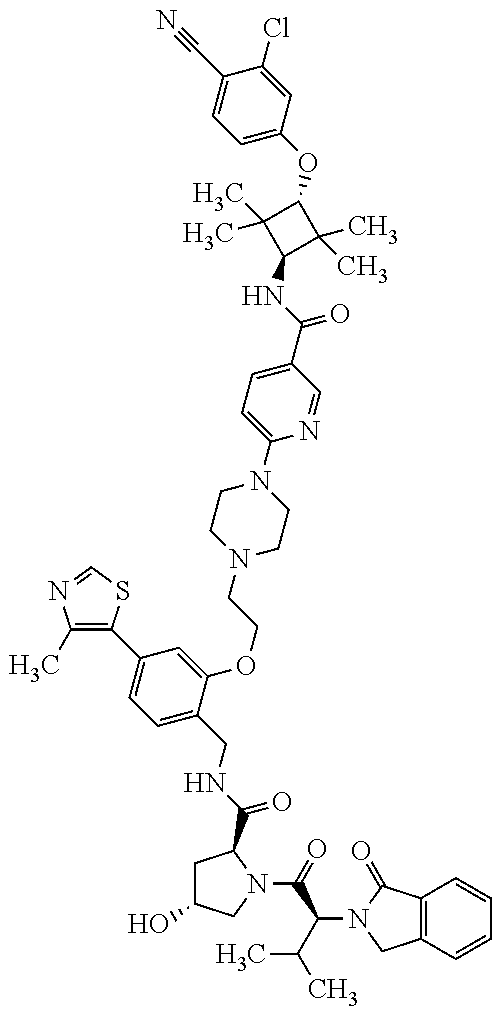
C1(C)=C(C2=CC=C(CNC(=O)C3CC(O)CN3C(=O)C(C(C)C)N3C(=O)C4=C(C3)C=CC=C4)C(OCCN3CCN(C4=CC=C(C(=O)NC5C(C)(C)C(OC6=CC=C(C#N)C(Cl)=C6)C5(C)C)C=N4)CC3)=C2)SC=N1
